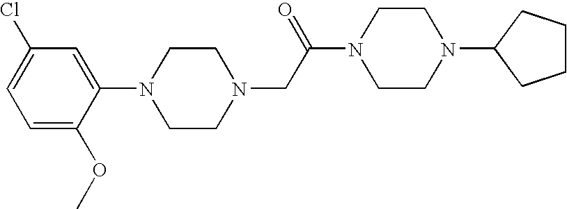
C1(N2CCN(CC(N3CCN(C4CCCC4)CC3)=O)CC2)=CC(Cl)=CC=C1OC
